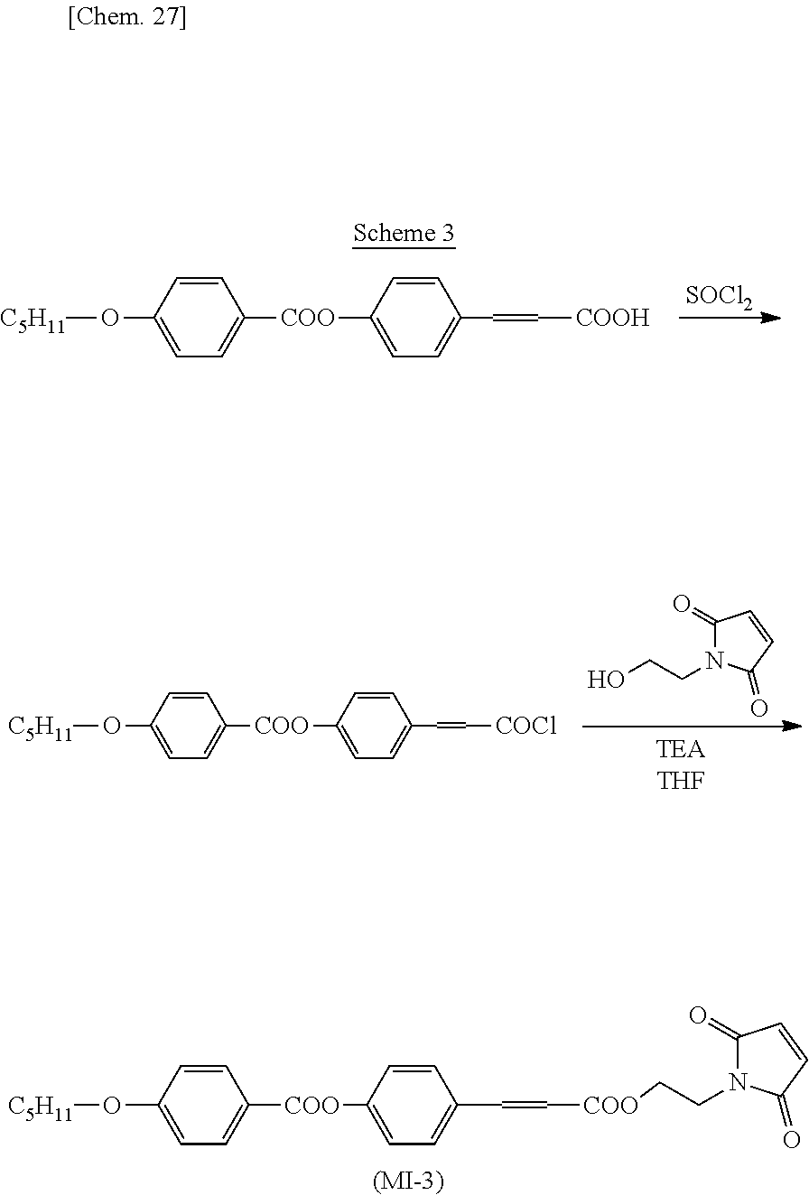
OCCN1C(=O)C=CC1=O.C1([COO]C2=CC=C(C=C[COCl])C=C2)=CC=C(O[C5H11])C=C1.[(MI-3)].C1([COO]C2=CC=C(C=C[COO]CCN3C(=O)C=CC3=O)C=C2)=CC=C(O[C5H11])C=C1.C1([COO]C2=CC=C(C=C[COOH])C=C2)=CC=C(O[C5H11])C=C1.[SOCl2]
